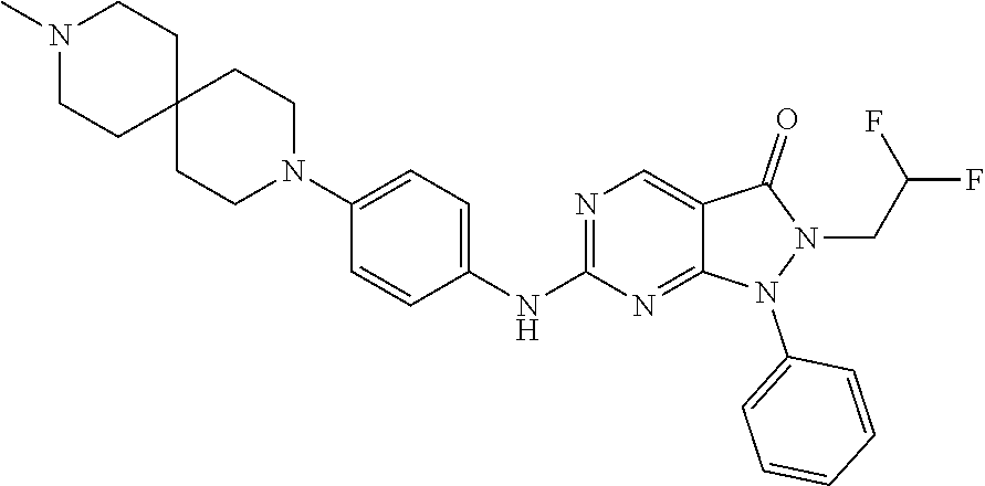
N1(C)CCC2(CC1)CCN(C1=CC=C(NC3=NC=C4C(=N3)N(C3=CC=CC=C3)N(CC(F)F)C4=O)C=C1)CC2
